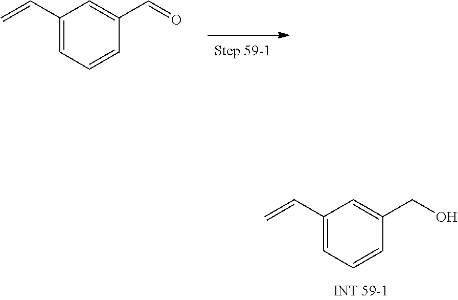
C1(C=C)=CC=CC(CO)=C1.C1(C=C)=CC=CC(C=O)=C1
